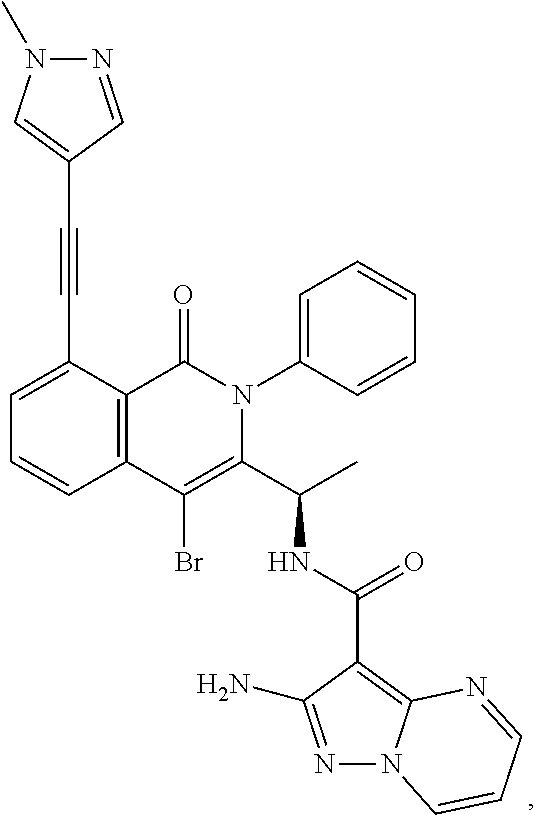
C1(C#CC2=CN(C)N=C2)=CC=CC2=C1C(=O)N(C1=CC=CC=C1)C(C(C)NC(C1=C3N(N=C1N)C=CC=N3)=O)=C2Br
